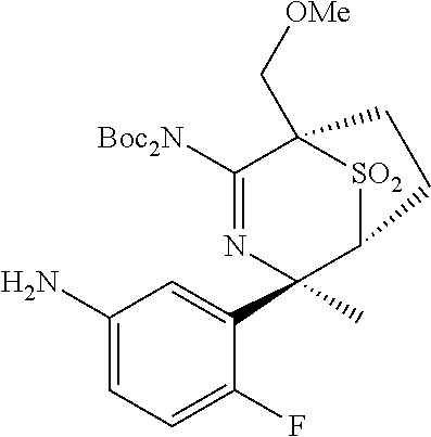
C1(N)=CC=C(F)C(C2(C)C3[SO2]C(C[OMe])(C([Boc2N])=N2)CC3)=C1
